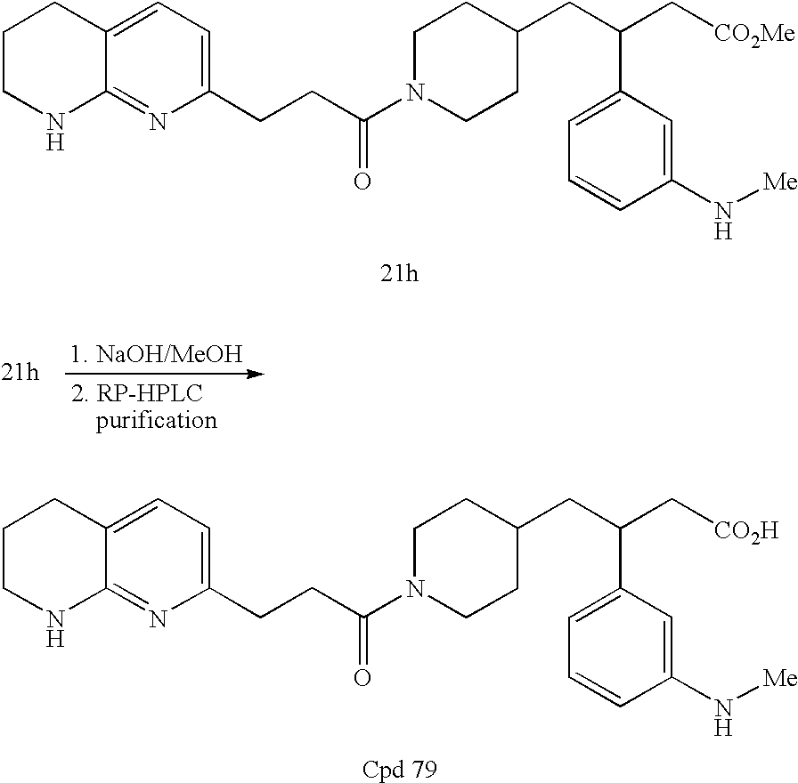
C1CNC2=NC(CCC(N3CCC(CC(C[CO2Me])C4=CC=CC(N[Me])=C4)CC3)=O)=CC=C2C1.C1CNC2=NC(CCC(N3CCC(CC(C[CO2H])C4=CC=CC(N[Me])=C4)CC3)=O)=CC=C2C1
